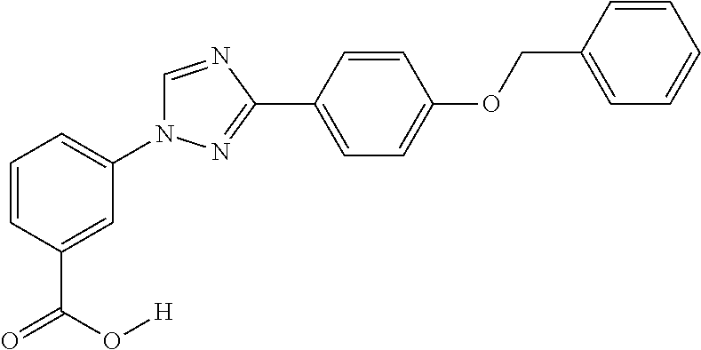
C1=CC(C(=O)O[H])=CC(N2C=NC(C3=CC=C(OCC4=CC=CC=C4)C=C3)=N2)=C1
